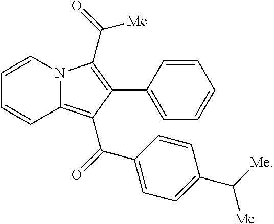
C1=CN2C(=C(C(=O)C3=CC=C(C([Me])[Me])C=C3)C(C3=CC=CC=C3)=C2C(=O)[Me])C=C1
